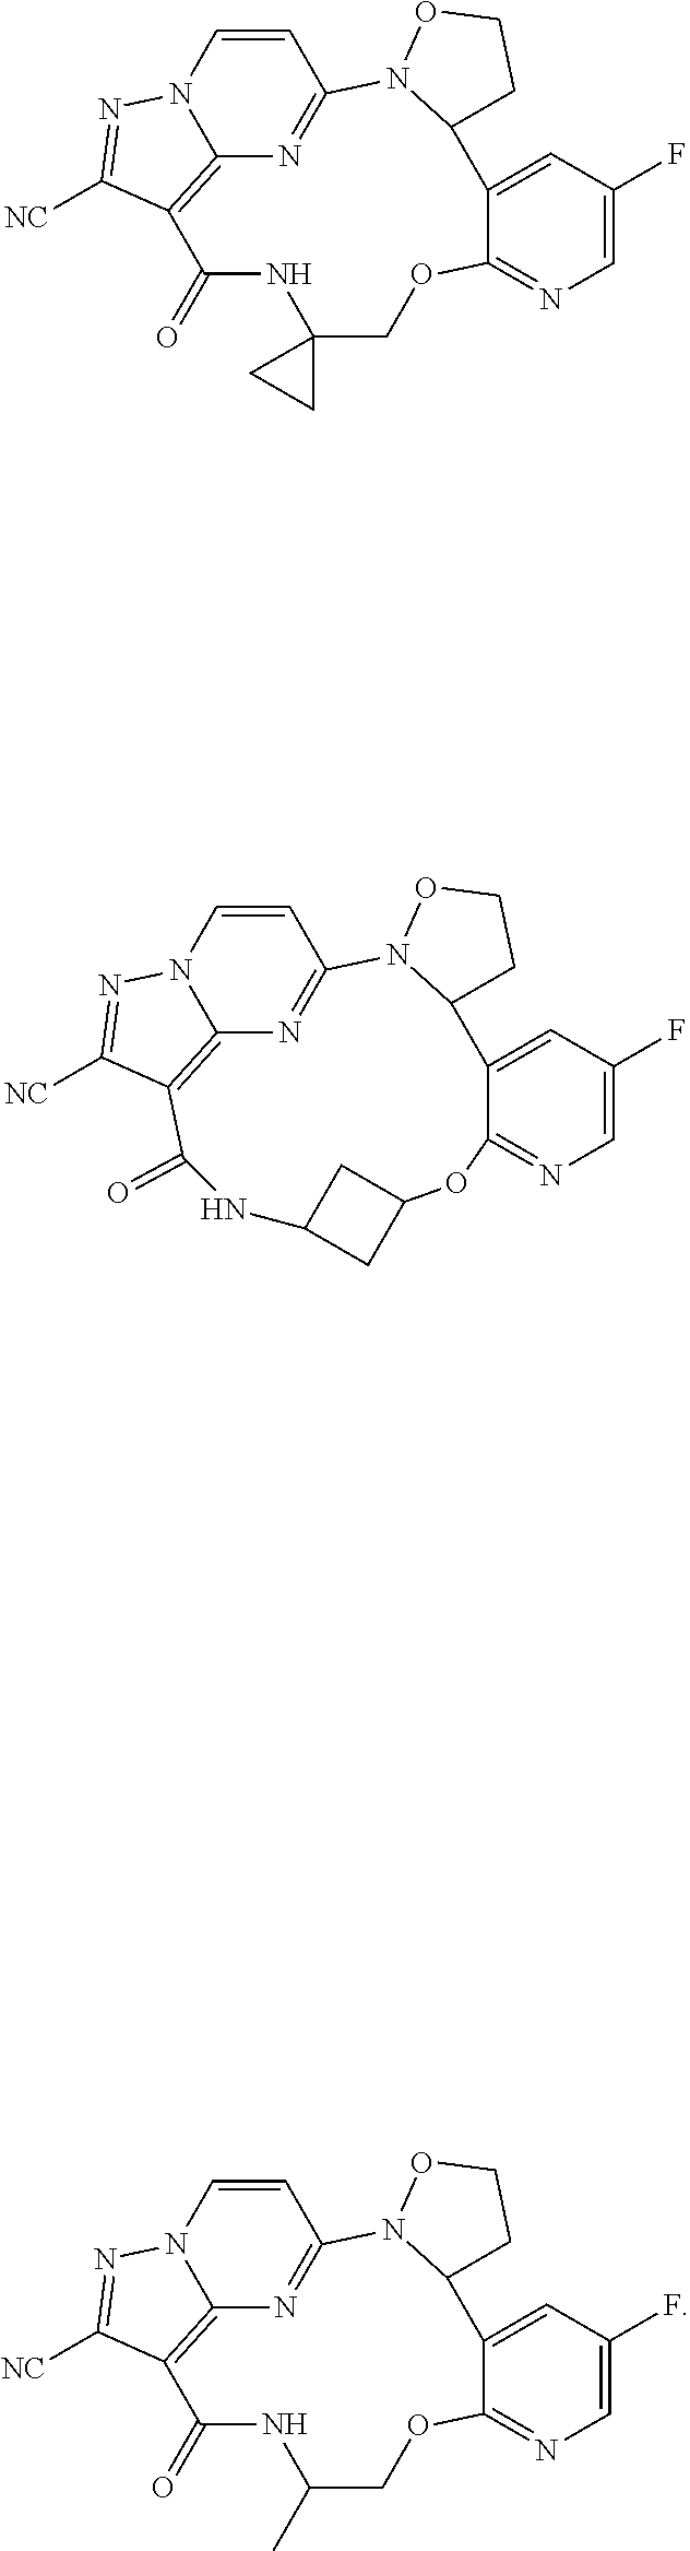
C12=CC(F)=CN=C1OCC1(NC(=O)C3=C4N(C=CC(=N4)N4C2CCO4)N=C3[NC])CC1.C12=CC(F)=CN=C1OCC(C)NC(=O)C1=C3N(C=CC(=N3)N3C2CCO3)N=C1[NC].C12=CC(F)=CN=C1OC1CC(NC(=O)C3=C4N(C=CC(=N4)N4C2CCO4)N=C3[NC])C1
